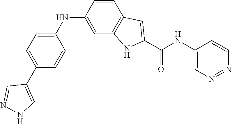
C1(NC2=CC3=C(C=C2)C=C(C(NC2=CN=NC=C2)=O)N3)=CC=C(C2=CNN=C2)C=C1
